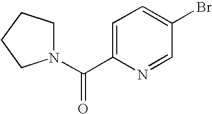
C1=C(C(N2CCCC2)=O)N=CC(Br)=C1
